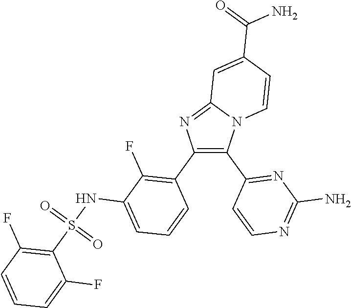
C12=NC(C3=C(F)C(NS(C4=C(F)C=CC=C4F)(=O)=O)=CC=C3)=C(C3=NC(N)=NC=C3)N1C=CC(C(=O)N)=C2
